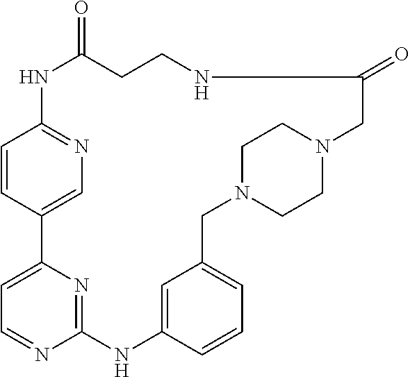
C1=CC2=CN=C1NC(=O)CCNC(=O)CN1CCN(CC3=CC=CC(=C3)NC3=NC2=CC=N3)CC1
